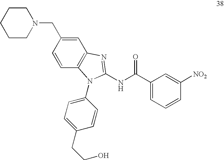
C1CN(CC2=CC3=C(C=C2)N(C2=CC=C(CCO)C=C2)C(NC(C2=CC=CC([NO2])=C2)=O)=N3)CCC1
